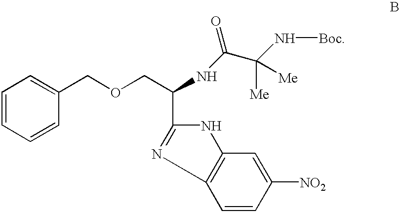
C1=CC=CC(COCC(NC(C(N[Boc])([Me])[Me])=O)C2=NC3=C(C=C([NO2])C=C3)N2)=C1
